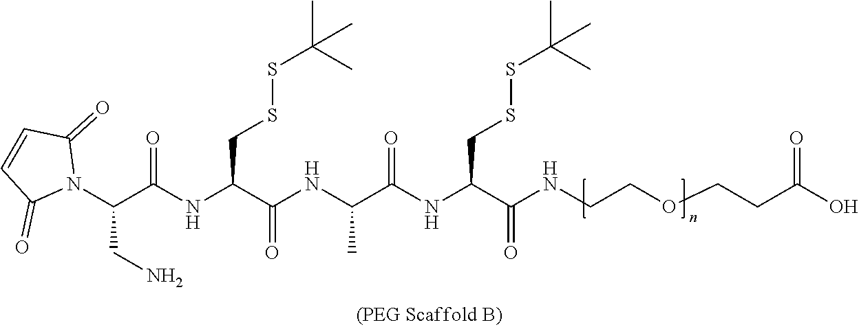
N1(C(C(NC(C(NC(C(NC(C(NCCOCCC(=O)O)=O)CSSC(C)(C)C)=O)C)=O)CSSC(C)(C)C)=O)CN)C(=O)C=CC1=O
